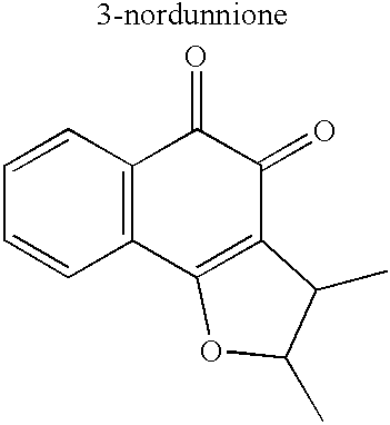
C1=CC2=C(C=C1)C1=C(C(=O)C2=O)C(C)C(C)O1
